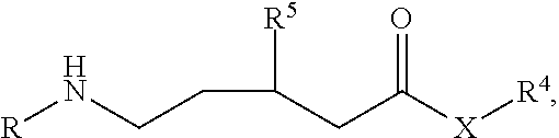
[R]NCCC([R5])CC([X][R4])=O
